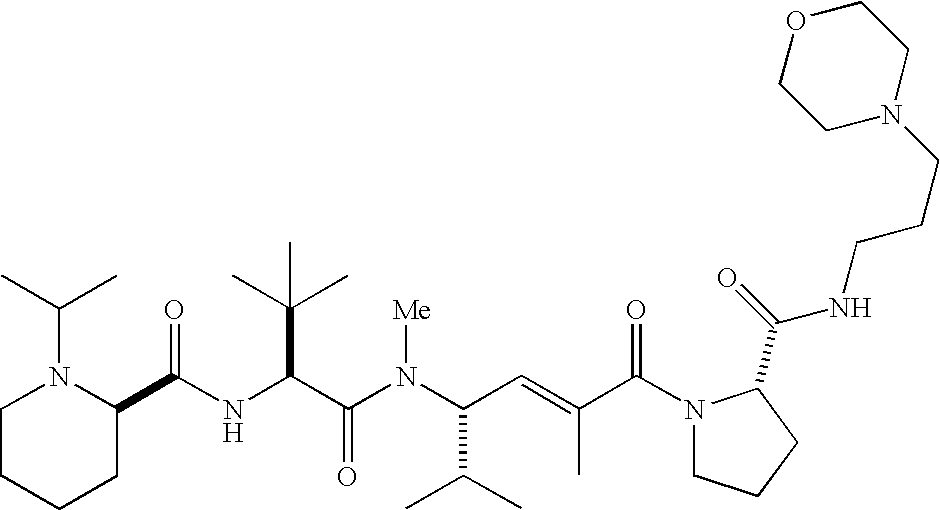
N(C(C(N(C(C(C)C)C=C(C)C(N1CCCC1C(=O)NCCCN1CCOCC1)=O)[Me])=O)C(C)(C)C)C(C1N(C(C)C)CCCC1)=O
